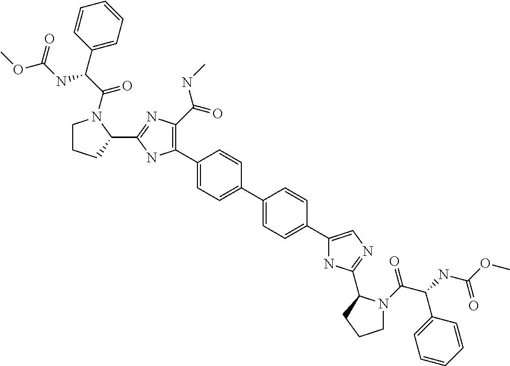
C1(C2=C(C(=O)NC)N=C(C3N(C(C(C4=CC=CC=C4)NC(OC)=O)=O)CCC3)N2)=CC=C(C2=CC=C(C3=CN=C(C4N(C(C(NC(OC)=O)C5=CC=CC=C5)=O)CCC4)N3)C=C2)C=C1
